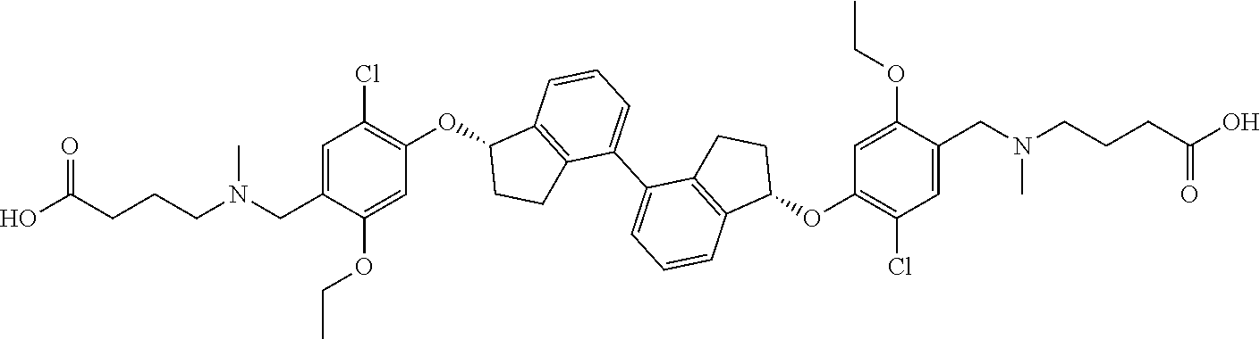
C1=C(OCC)C(CN(CCCC(O)=O)C)=CC(Cl)=C1OC1C2=C(C(C3=CC=CC4=C3CCC4OC3=C(Cl)C=C(CN(CCCC(O)=O)C)C(OCC)=C3)=CC=C2)CC1
